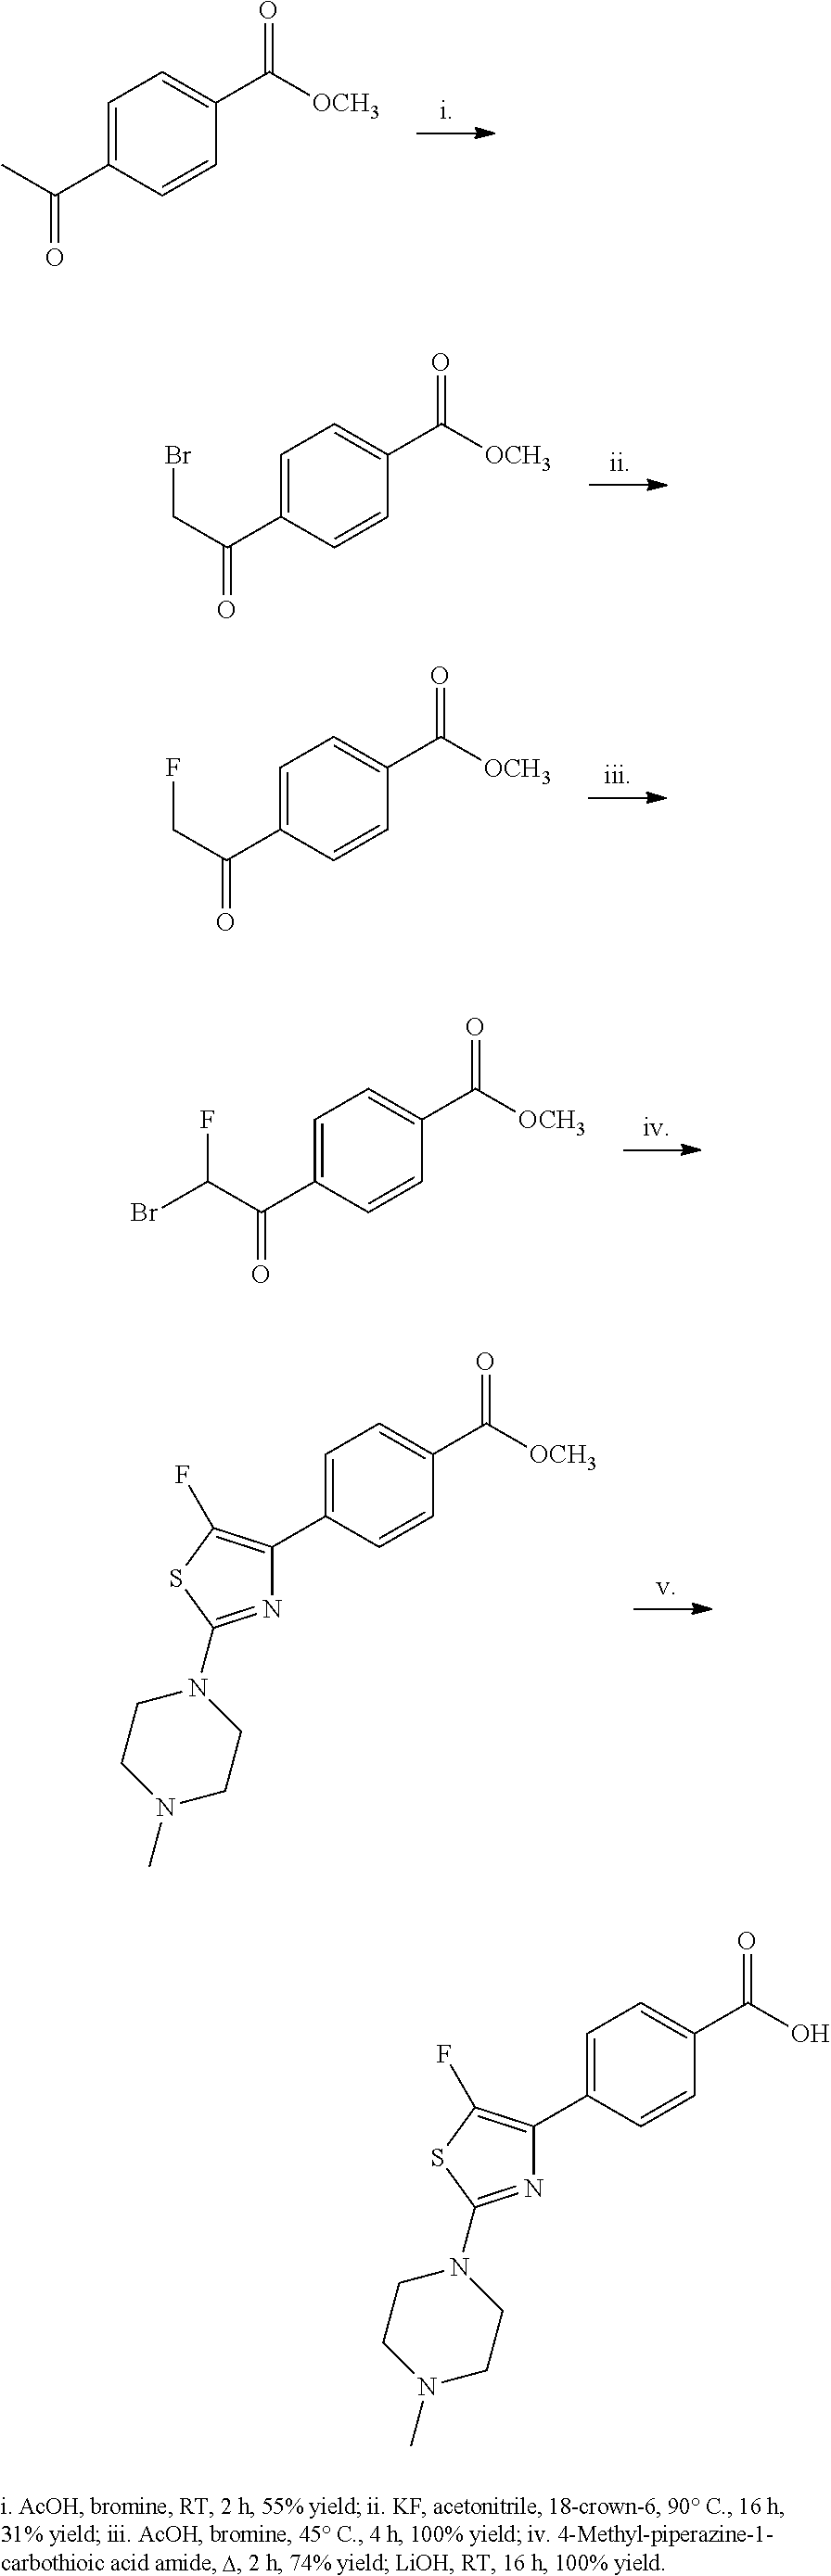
C1=C(C(=O)C)C=CC(C(=O)[OCH3])=C1.C1=C(C(=O)CBr)C=CC(C(=O)[OCH3])=C1.C1=C(C(=O)CF)C=CC(C(=O)[OCH3])=C1.C1=C(C(=O)C(F)Br)C=CC(C(=O)[OCH3])=C1.C1=C(C2=C(F)SC(N3CCN(C)CC3)=N2)C=CC(C(=O)[OCH3])=C1.C1=C(C2=C(F)SC(N3CCN(C)CC3)=N2)C=CC(C(=O)O)=C1
